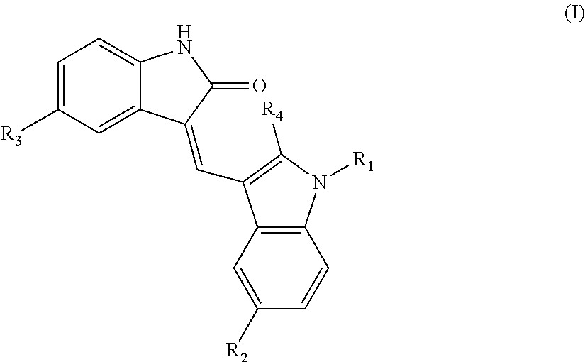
C1=C([R3])C=C2C(=C1)NC(=O)C2=CC1=C([R4])N([R1])C2=C1C=C([R2])C=C2
